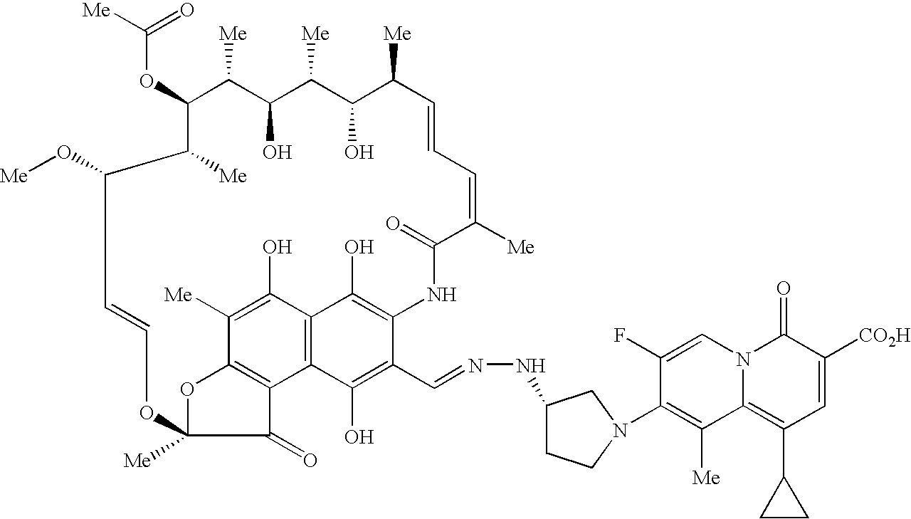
C(OC1C([Me])C(O)C([Me])C(O)C([Me])C=CC=C([Me])C(=O)NC2=C(O)C3=C(C(O)=C2C=NNC2CCN(C4=C([Me])C5=C(C6CC6)C=C([CO2H])C(=O)N5C=C4F)C2)C2=C(C([Me])=C3O)OC([Me])(C2=O)OC=CC(O[Me])C1[Me])([Me])=O
